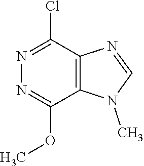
N1=C(OC)C2=C(C(Cl)=N1)N=CN2C
